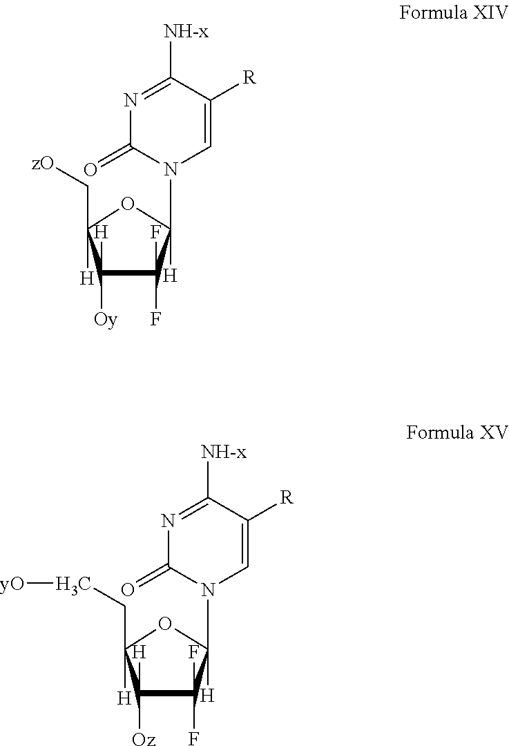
N1=C([NH-x])C([R])=CN(C2([H])C(F)(F)C([H])([Oy])C(C[zO])([H])O2)C1=O.N1=C([NH-x])C([R])=CN(C2([H])C(F)(F)C([H])([Oz])C(CC[yO])([H])O2)C1=O
